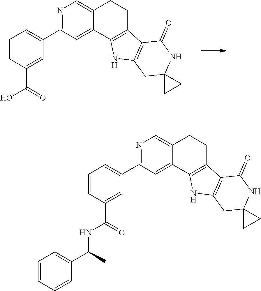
N1=C(C2=CC=CC(C(=O)O)=C2)C=C2C(=C1)CCC1=C2NC2=C1C(=O)NC1(C2)CC1.N1=C(C2=CC=CC(C(=O)NC(C3=CC=CC=C3)C)=C2)C=C2C(=C1)CCC1=C2NC2=C1C(=O)NC1(C2)CC1
